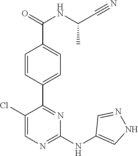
C1(C2=NC(NC3=CNN=C3)=NC=C2Cl)=CC=C(C(=O)NC(C#N)C)C=C1
